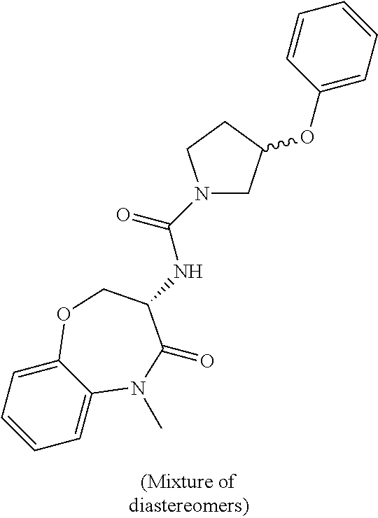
C1=C2C(=CC=C1)OCC(NC(N1CC(OC3=CC=CC=C3)CC1)=O)C(=O)N2C
